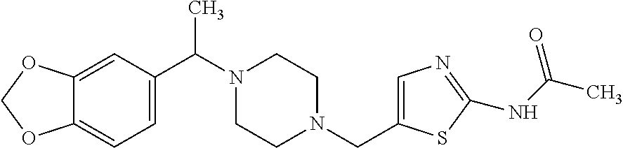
C12=CC(C(N3CCN(CC4=CN=C(NC(C)=O)S4)CC3)C)=CC=C1OCO2
